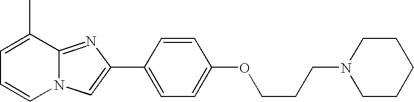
C1=C(C)C2=NC(C3=CC=C(OCCCN4CCCCC4)C=C3)=CN2C=C1
